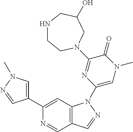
C1(C2=CN(C)N=C2)=CC2=C(C=N1)C=NN2C1=CN(C)C(=O)C(N2CCNCC(O)C2)=N1
